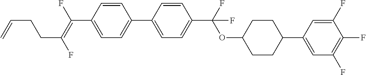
C1=CC(C(=C(F)CCC=C)F)=CC=C1C1=CC=C(C(OC2CCC(C3=CC(F)=C(F)C(F)=C3)CC2)(F)F)C=C1
